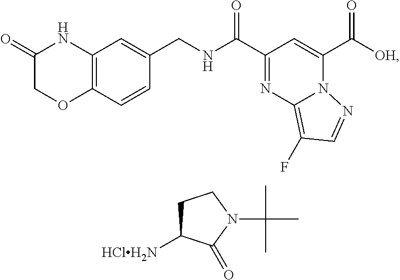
C(=O)(C1=CC(C(=O)NCC2=CC3=C(C=C2)OCC(=O)N3)=NC2=C(F)C=NN21)[OH].C1([HClH2N])CCN(C(C)(C)C)C1=O
